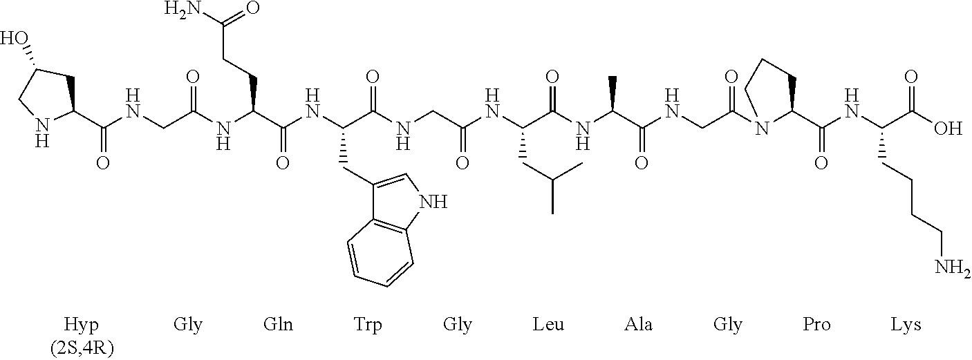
C1(C(NCC(NC(C(NC(C(NCC(NC(C(NC(C(NCC(N2C(C(NC(C(O)=O)CCCCN)=O)CCC2)=O)=O)C)=O)CC(C)C)=O)=O)CC2=CNC3=C2C=CC=C3)=O)CCC(N)=O)=O)=O)CC(O)CN1
